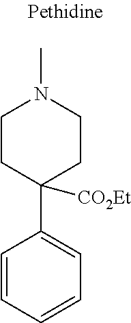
C1=CC=CC=C1C1([CO2Et])CCN(C)CC1
